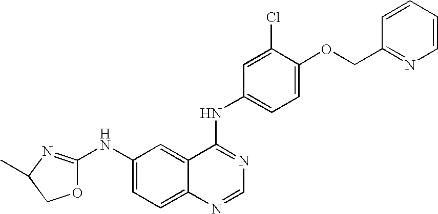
O1C(NC2=CC=C3C(=C2)C(NC2=CC=C(OCC4=NC=CC=C4)C(Cl)=C2)=NC=N3)=NC(C)C1
